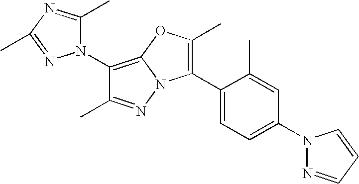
C1(C2=C(C)OC3=C(N4C(C)=NC(C)=N4)C(C)=NN23)=CC=C(N2N=CC=C2)C=C1C
